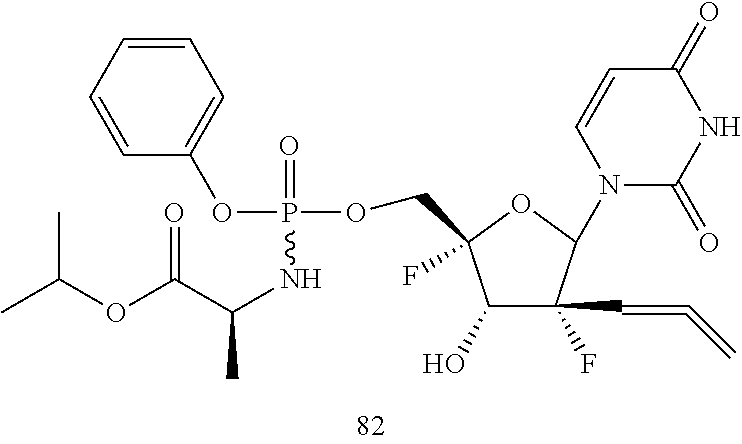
CC(OC(C(NP(=O)(OCC1(F)C(O)C(F)(C=C=C)C(N2C(=O)NC(=O)C=C2)O1)OC1=CC=CC=C1)C)=O)C
